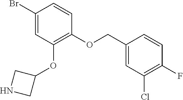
C1(Br)=CC(OC2CNC2)=C(OCC2=CC(Cl)=C(F)C=C2)C=C1
